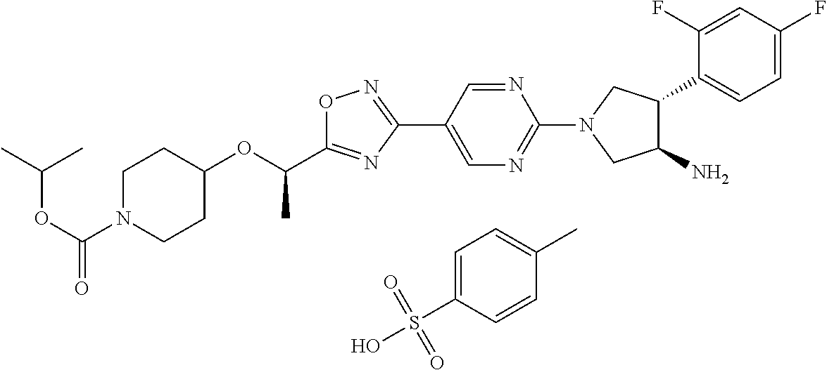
C1N(C(OC(C)C)=O)CCC(OC(C2=NC(C3=CN=C(N4CC(C5=CC=C(F)C=C5F)C(N)C4)N=C3)=NO2)C)C1.C1=C(S(O)(=O)=O)C=CC(C)=C1
